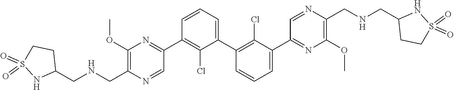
C1(OC)=C(C[HN]CC2CCS(=O)(=O)N2)N=CC(C2=C(Cl)C(C3=C(Cl)C(C4=NC(OC)=C(CNCC5CCS(=O)(=O)[HN]5)N=C4)=CC=C3)=CC=C2)=N1
